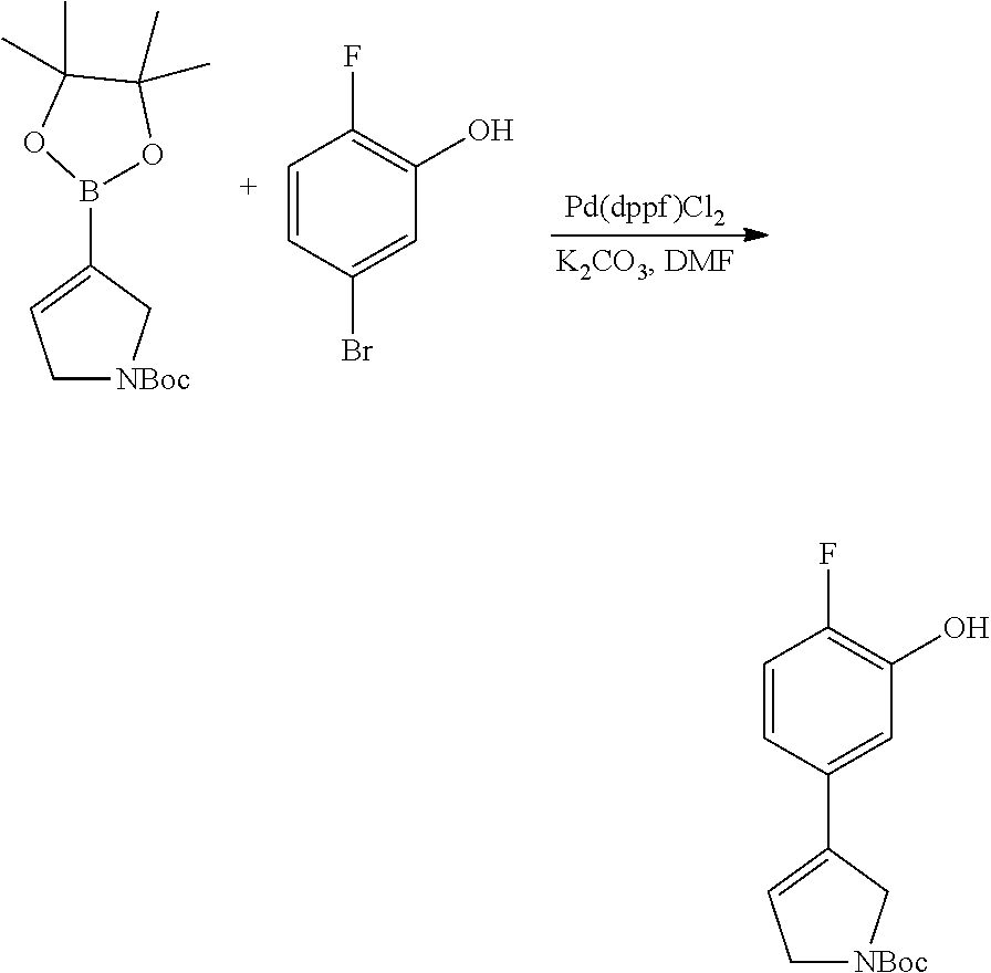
C1[NBoc]CC(B2OC(C)(C)C(C)(C)O2)=C1.C1=CC(Br)=CC(O)=C1F.C1=CC(C2=CC[NBoc]C2)=CC(O)=C1F
